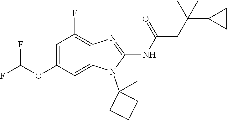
C1=C(OC(F)F)C=C2C(=C1F)N=C(NC(=O)CC(C1CC1)(C)C)N2C1(C)CCC1
